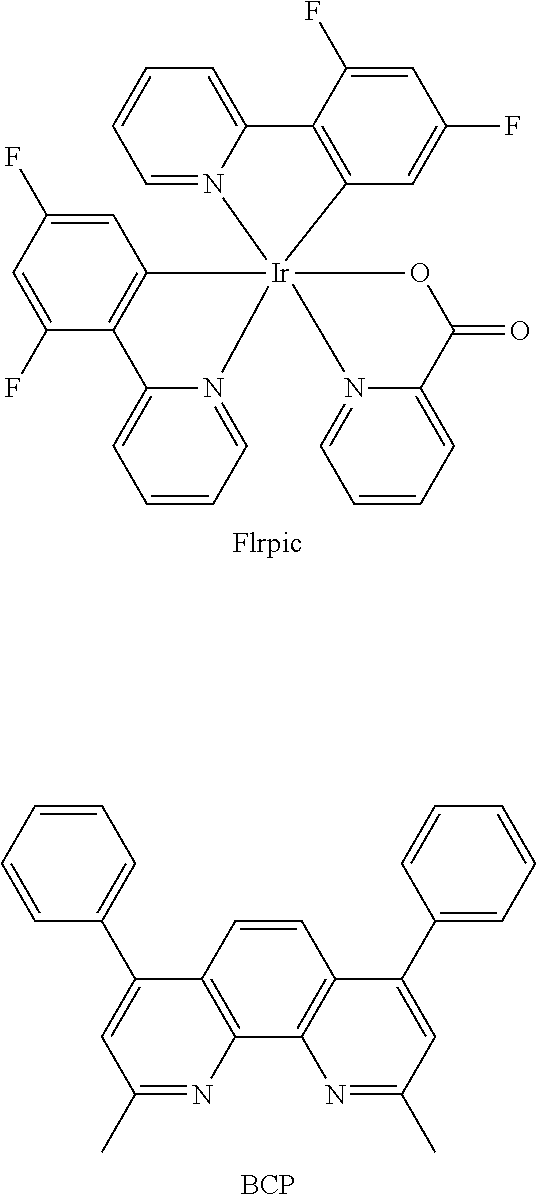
C1=C2N(=CC=C1)[Ir]13(C4=C2C(F)=CC(F)=C4)(C2=C(C(F)=CC(F)=C2)C2=CC=CC=N12)OC(=O)C1=CC=CC=N31.C1=CC=CC(C2=CC(C)=NC3=C2C=CC2=C3N=C(C)C=C2C2=CC=CC=C2)=C1.[BCP]
